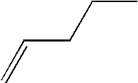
C=CCCC
